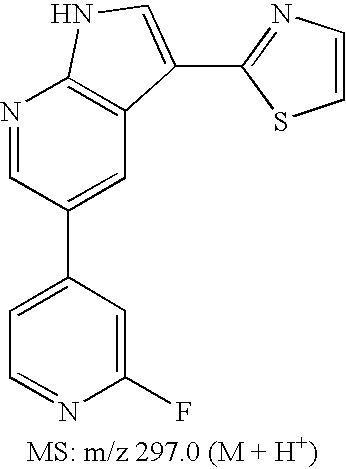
C1(C2=CC=NC(F)=C2)=CC2=C(N=C1)NC=C2C1=NC=CS1
